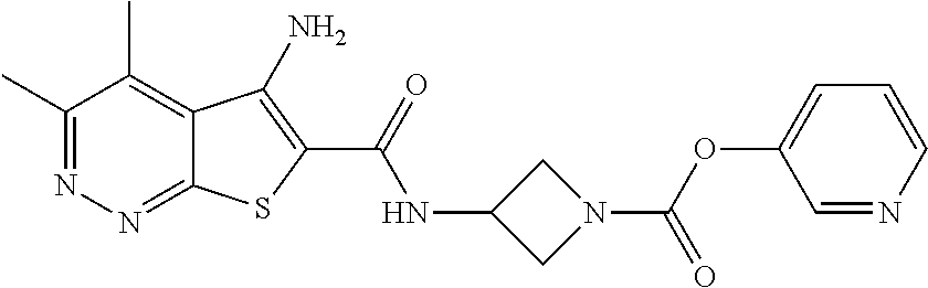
C1(C)=NN=C2C(=C1C)C(N)=C(C(=O)NC1CN(C(OC3=CC=CN=C3)=O)C1)S2
